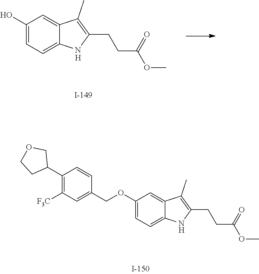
C1(O)=CC=C2C(=C1)C(C)=C(CCC(OC)=O)N2.[H].C1(OCC2=CC([F3C])=C(C3COCC3)C=C2)=CC=C2C(=C1)C(C)=C(CCC(OC)=O)N2.[H]
